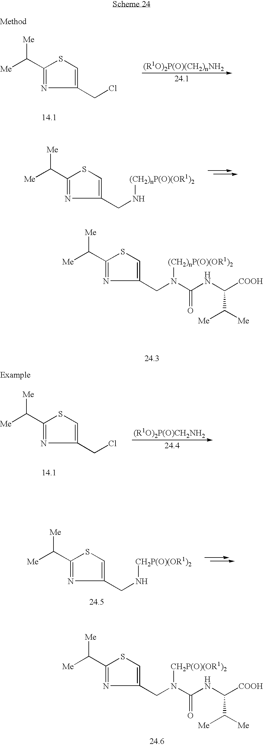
[Me]C(C1=NC(CCl)=CS1)[Me].[Me]C(C1=NC(CN[(CH2)nP(O)(OR1)2])=CS1)[Me].[Me]C(C1=NC(CN([(CH2)nP(O)(OR1)2])C(=O)NC([COOH])C([Me])[Me])=CS1)[Me].[Me]C(C1=NC(CCl)=CS1)[Me].[Me]C(C1=NC(CN[CH2P(O)(OR1)2])=CS1)[Me].[Me]C(C1=NC(CN([CH2P(O)(OR1)2])C(=O)NC(C([Me])[Me])[COOH])=CS1)[Me]
